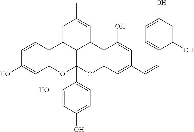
C1=CC2=C(C=C1O)OC1(C3=CC=C(O)C=C3O)C3C2CC(C)=CC3C2=C(O1)C=C(C=CC1=CC=C(O)C=C1O)C=C2O
